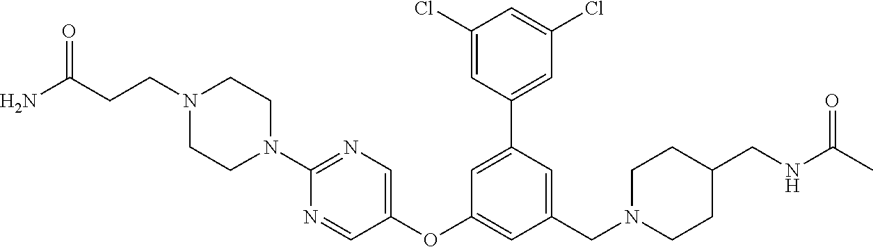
C1(Cl)=CC(C2=CC(OC3=CN=C(N4CCN(CCC(N)=O)CC4)N=C3)=CC(CN3CCC(CNC(C)=O)CC3)=C2)=CC(Cl)=C1
